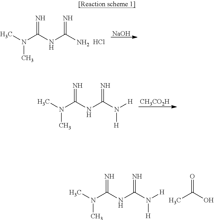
[NaOH].CN(C(NC(N)=N)=N)C.Cl.[CH3CO2H].CN(C(NC(N([H])[H])=N)=N)C.CN(C(NC(N([H])[H])=N)=N)C.CC(O)=O
